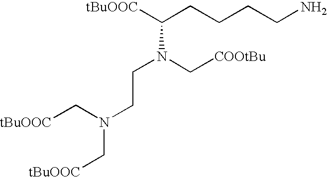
[tBuOOC]C(CCCCN)N(CCN(C[tBuOOC])C[tBuOOC])C[COOtBu]
